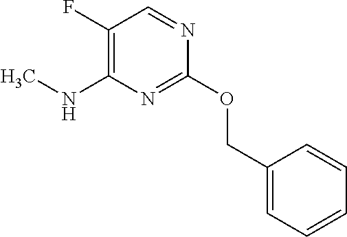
C1(F)=C(NC)N=C(OCC2=CC=CC=C2)N=C1
